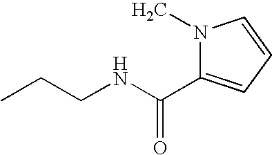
C(NCCC)(=O)C1=CC=CN1C
